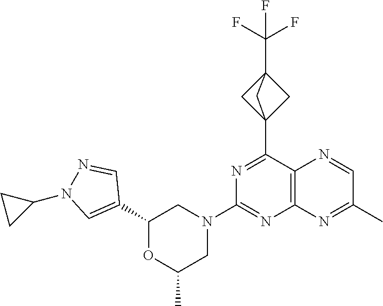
C1(C23CC(C(F)(F)F)(C2)C3)=NC(N2CC(C)OC(C3=CN(C4CC4)N=C3)C2)=NC2=C1N=CC(C)=N2
